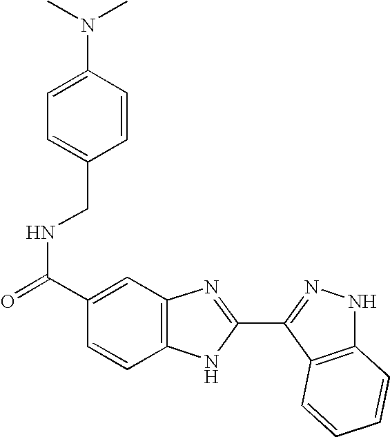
C(NC(=O)C1=CC2=C(C=C1)NC(C1=NNC3=C1C=CC=C3)=N2)C1=CC=C(N(C)C)C=C1
